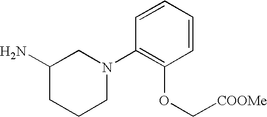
C1(N)CCCN(C2=C(OC[COOMe])C=CC=C2)C1
